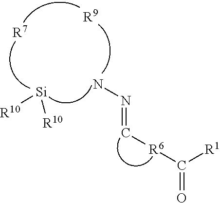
C(=O)([R6]C=NN)[R1].[R10][Si][R10].[R7].[R9]
